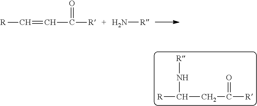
[R]C=CC(=O)[R].N[R].[R]C(N[R])CC(=O)[R]
